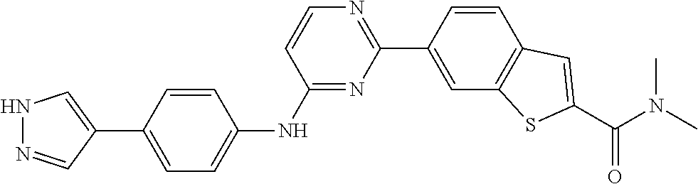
C1=CC(C2=NC=CC(NC3=CC=C(C4=CNN=C4)C=C3)=N2)=CC2=C1C=C(C(N(C)C)=O)S2
